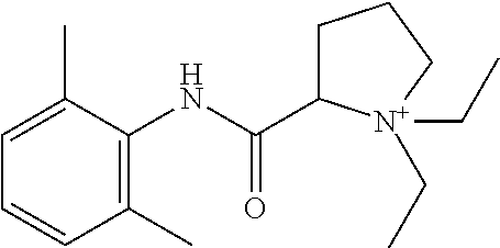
C1(C)=C(NC(C2CCC[N+]2(CC)CC)=O)C(C)=CC=C1
